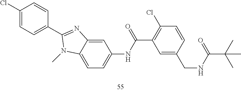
C12=CC(NC(C3=C(Cl)C=CC(CNC(=O)C(C)(C)C)=C3)=O)=CC=C1N(C)C(C1=CC=C(Cl)C=C1)=N2
